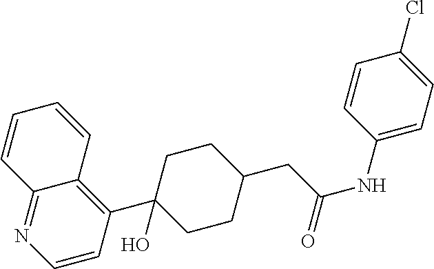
C1=CC2=C(C3(O)CCC(CC(NC4=CC=C(Cl)C=C4)=O)CC3)C=CN=C2C=C1
